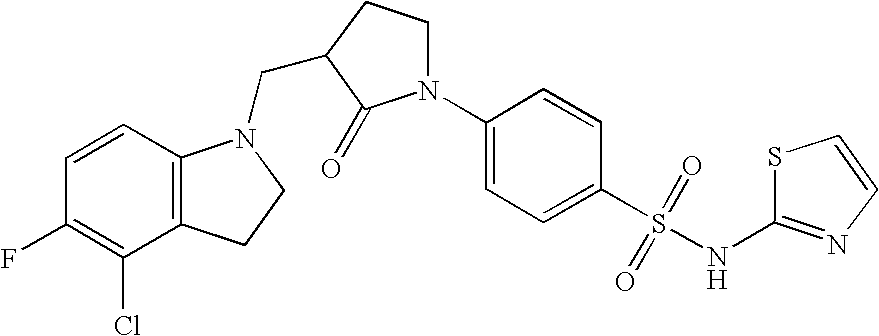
C1=CC2=C(C(Cl)=C1F)CCN2CC1C(=O)N(C2=CC=C(S(=O)(=O)NC3=NC=CS3)C=C2)CC1
